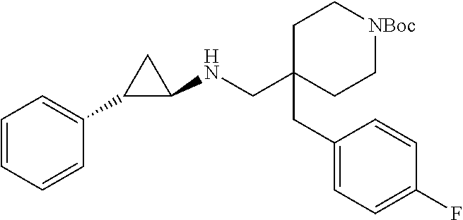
C(C1(CC2=CC=C(F)C=C2)CC[NBoc]CC1)NC1C(C2=CC=CC=C2)C1
